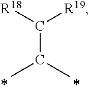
C(C(C)C)([R19])[R18]
